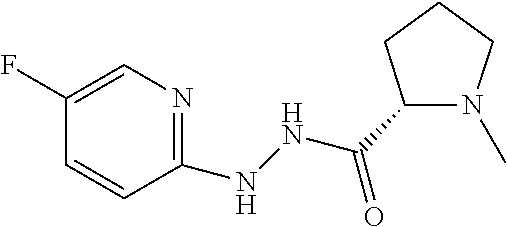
C1(NNC(C2N(C)CCC2)=O)=NC=C(F)C=C1
